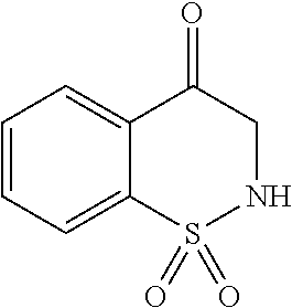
C1=CC=C2C(=C1)C(=O)CNS2(=O)=O
